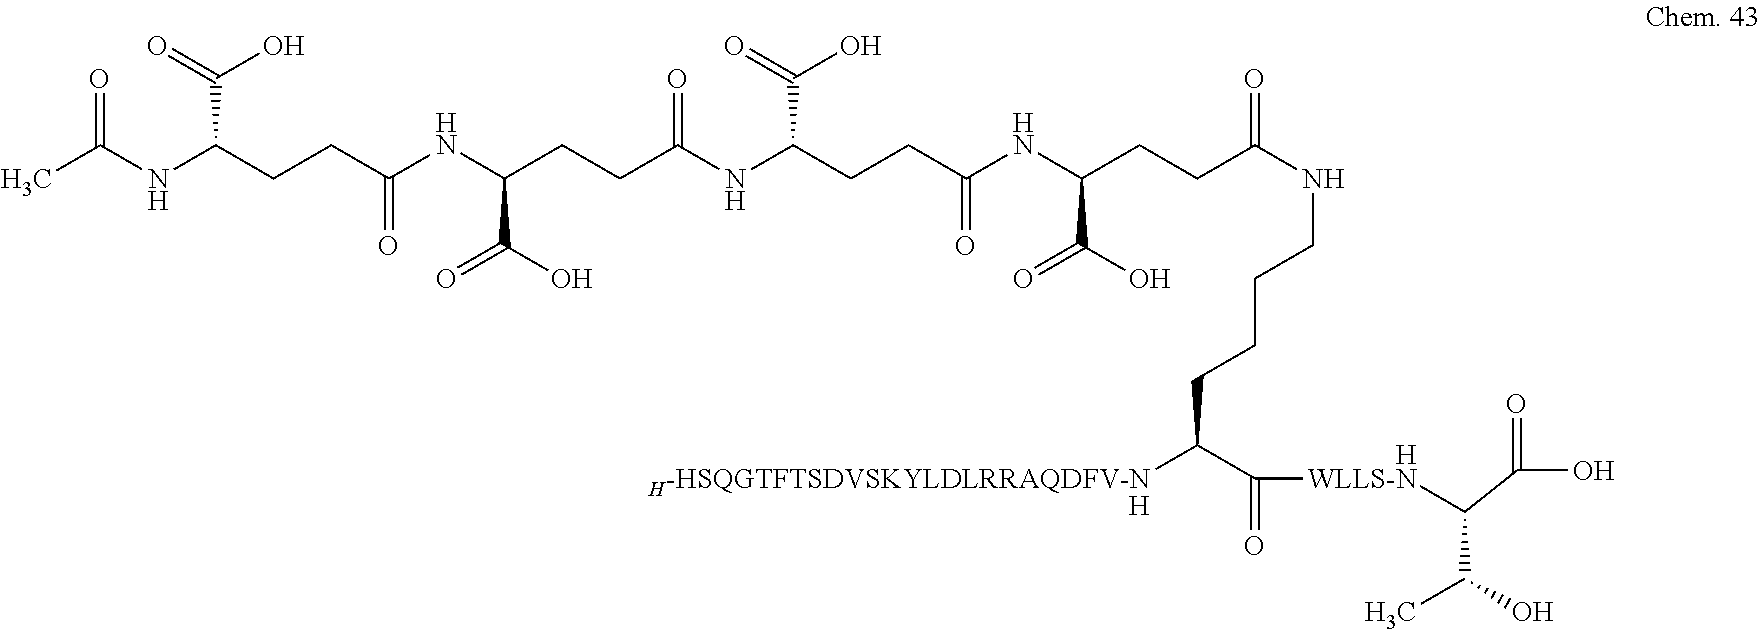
CC(NC(CCC(NC(CCC(NC(CCC(NC(CCC(NCCCCC(C([WLLS-N]C(C(C)O)C(O)=O)=O)[H-HSQGTFTSDVSKYLDLRRAQDFV-N])=O)C(=O)O)=O)C(O)=O)=O)C(=O)O)=O)C(O)=O)=O.[H].[H]
